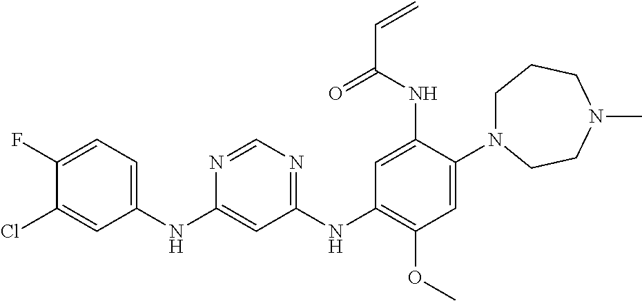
C1(NC2=CC=C(F)C(Cl)=C2)=CC(NC2=C(OC)C=C(N3CCCN(C)CC3)C(NC(C=C)=O)=C2)=NC=N1
